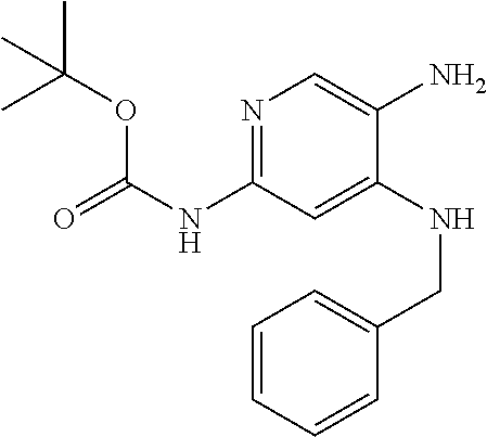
N(C1=NC=C(N)C(NCC2=CC=CC=C2)=C1)C(=O)OC(C)(C)C
